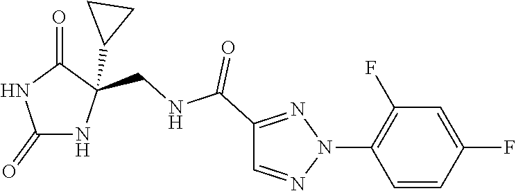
C1(=O)NC(CNC(C2=NN(C3=C(F)C=C(F)C=C3)N=C2)=O)(C2CC2)C(=O)N1
